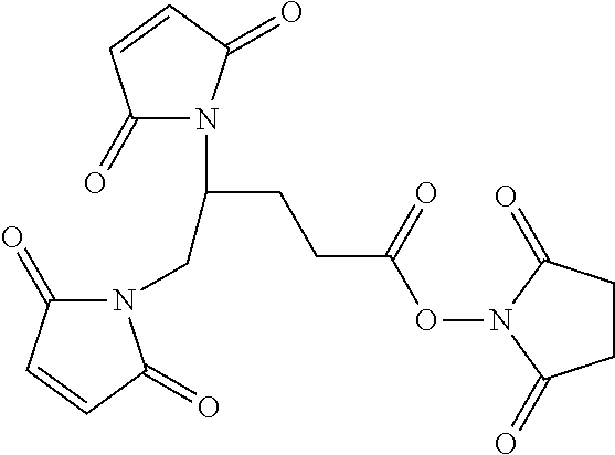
N1(CC(N2C(=O)C=CC2=O)CCC(ON2C(=O)CCC2=O)=O)C(=O)C=CC1=O
